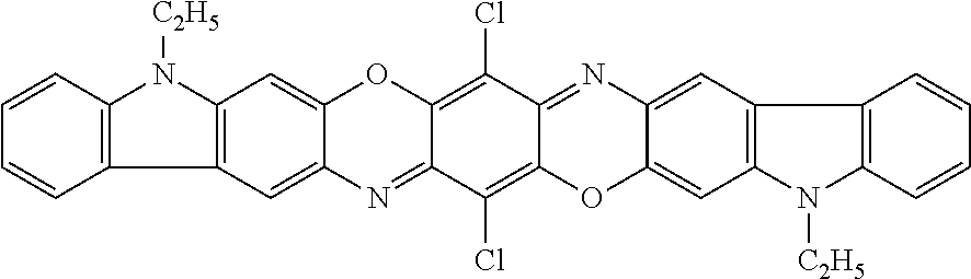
C12=C(C=CC=C1)N([C2H5])C1=C2C=C2C(=C1)OC1=C(Cl)C3=NC4=CC5=C(C=C4OC3=C(Cl)C1=N2)N([C2H5])C1=C5C=CC=C1
